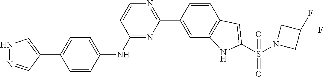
N1=C(NC2=CC=C(C3=CNN=C3)C=C2)C=CN=C1C1=CC2=C(C=C1)C=C(S(=O)(N1CC(F)(F)C1)=O)N2
